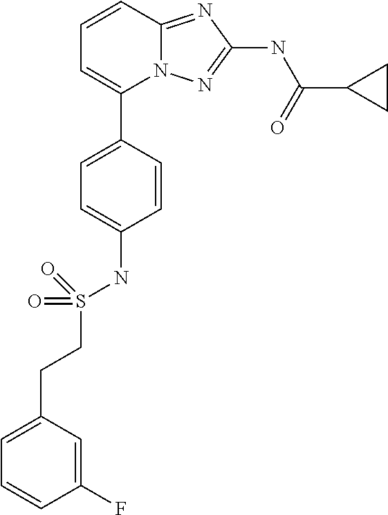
C1=CC2=NC(NC(C3CC3)=O)=NN2C(C2=CC=C(NS(CCC3=CC=CC(F)=C3)(=O)=O)C=C2)=C1
